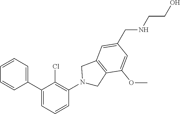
C1(C2=CC=CC=C2)=CC=CC(N2CC3=C(C2)C=C(CNCCO)C=C3OC)=C1Cl
